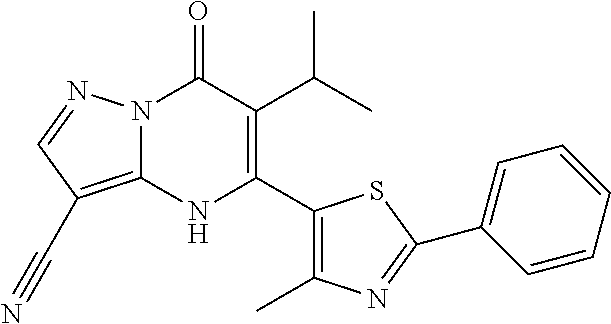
N12C(=C(C#N)C=N1)NC(C1=C(C)N=C(C3=CC=CC=C3)S1)=C(C(C)C)C2=O
